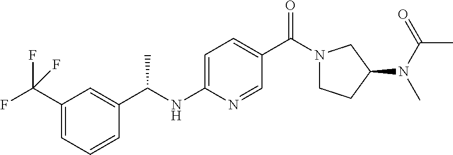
C1(C(F)(F)F)=CC=CC(C(NC2=CC=C(C(N3CCC(N(C(=O)C)C)C3)=O)C=N2)C)=C1
